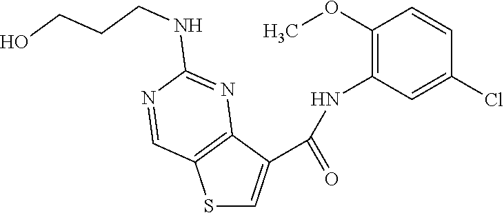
S1C=C(C(NC2=C(OC)C=CC(Cl)=C2)=O)C2=C1C=NC(NCCCO)=N2
